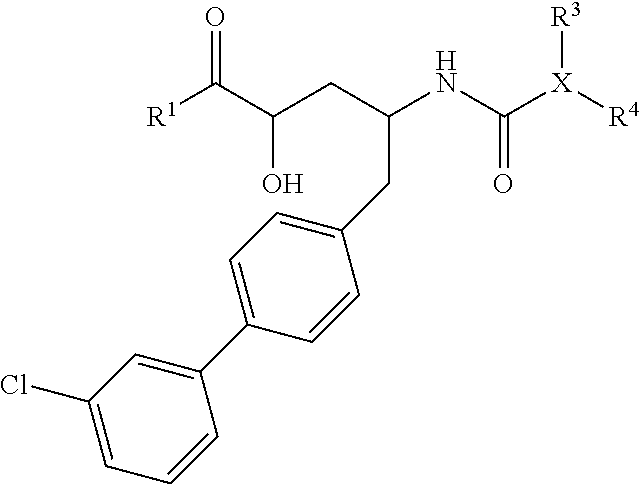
[R1]C(C(CC(NC([X]([R4])[R3])=O)CC1=CC=C(C2=CC(Cl)=CC=C2)C=C1)O)=O
